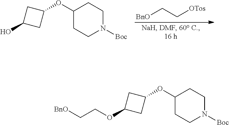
[BnO]CC[OTos].OC1CC(OC2CCN([Boc])CC2)C1.O(C1CC(OC2CCN([Boc])CC2)C1)CC[BnO]
